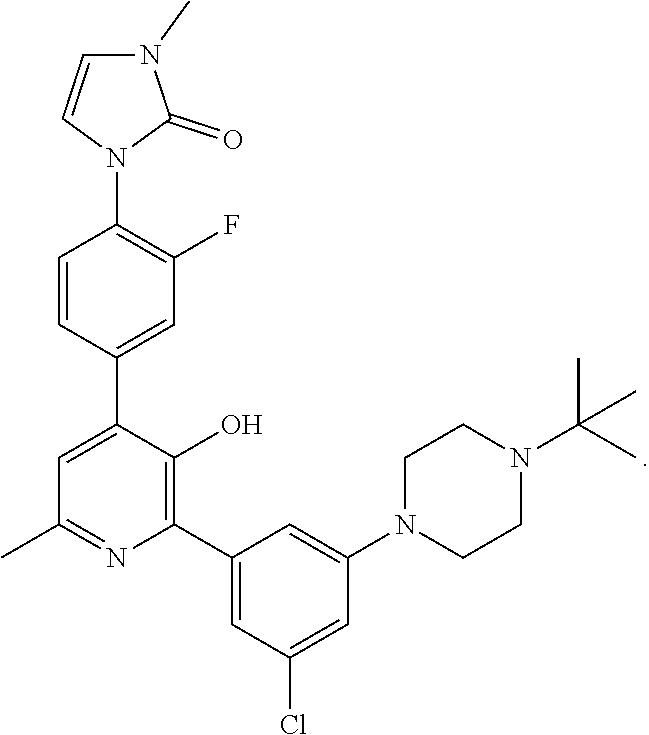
C1=CC(C2=CC(C)=NC(C3=CC(Cl)=CC(N4CCN(C(C)(C)C)CC4)=C3)=C2O)=CC(F)=C1N1C(=O)N(C)C=C1
